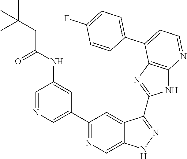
C1=NC=C(C2=NC=C3C(=C2)C(C2=NC4=C(N2)N=CC=C4C2=CC=C(F)C=C2)=NN3)C=C1NC(CC(C)(C)C)=O
